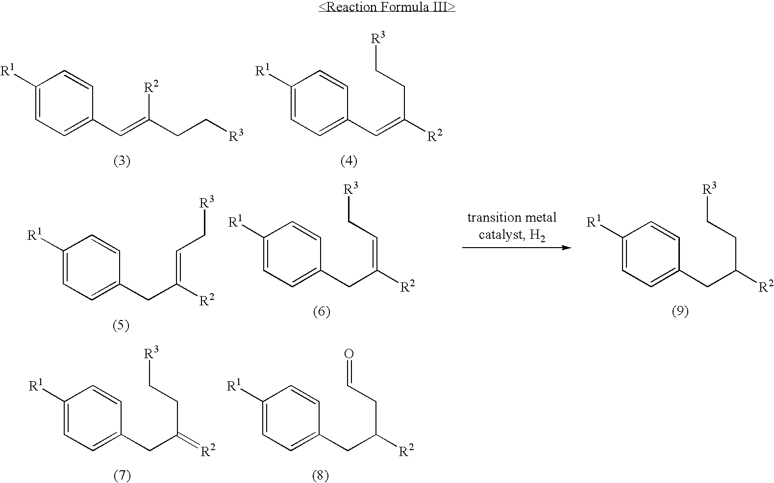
C1([R1])=CC=C(CC(=[R2])CC[R3])C=C1.C1([R1])=CC=C(CC([R2])CC=O)C=C1.C1([R1])=CC=C(C=C(CC[R3])[R2])C=C1.C1([R1])=CC=C(C=C([R2])CC[R3])C=C1.C1([R1])=CC=C(CC([R2])=CC[R3])C=C1.C1([R1])=CC=C(CC([R2])=CC[R3])C=C1.C1([R1])=CC=C(CC([R2])CC[R3])C=C1
